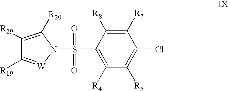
C1(S(=O)(=O)N2C([R20])=C([R29])C([R19])=[W]2)=C([R4])C([R5])=C(Cl)C([R7])=C1[R8]
